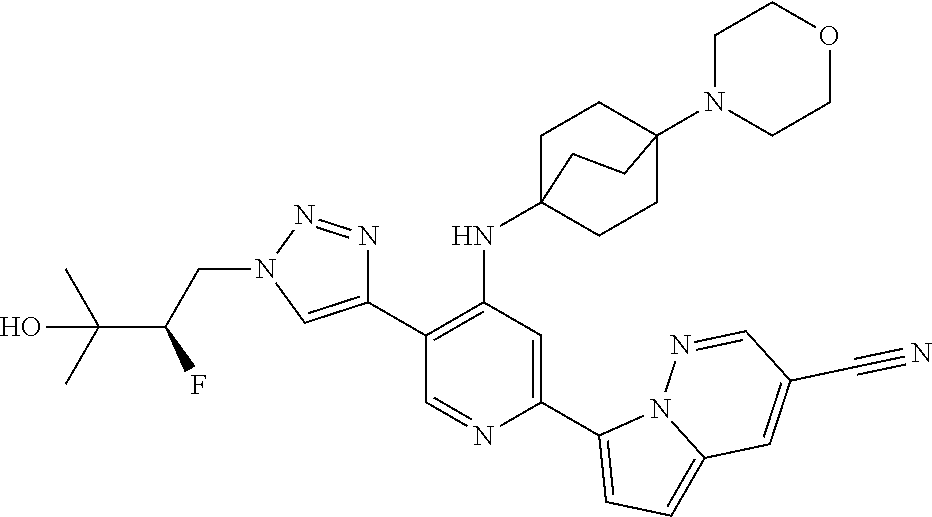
C1(C2=CN(CC(C(C)(C)O)F)N=N2)=C(NC23CCC(N4CCOCC4)(CC2)CC3)C=C(C2=CC=C3N2N=CC(C#N)=C3)N=C1
